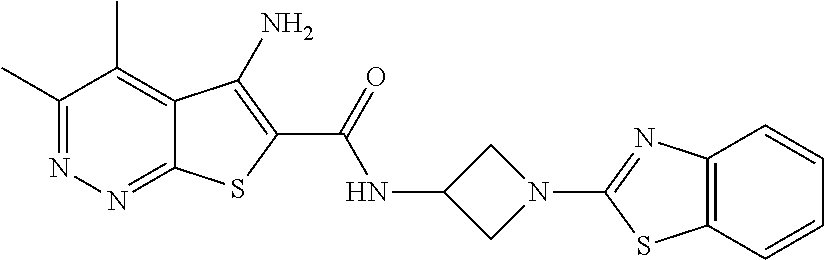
C1(C)=NN=C2C(=C1C)C(N)=C(C(=O)NC1CN(C3=NC4=C(S3)C=CC=C4)C1)S2
